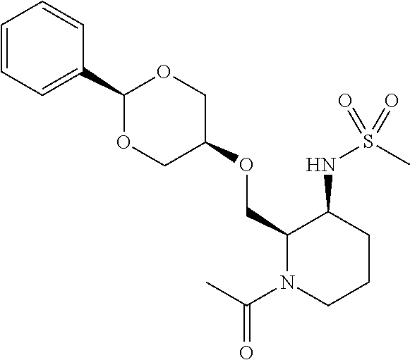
C1(OCC2C(NS(C)(=O)=O)CCCN2C(C)=O)COC(C2=CC=CC=C2)OC1
